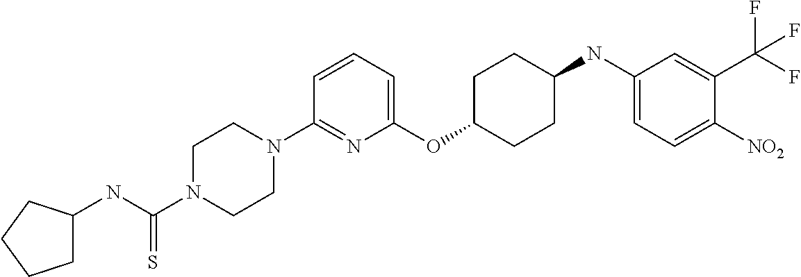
C1(OC2CCC(NC3=CC=C([NO2])C(C(F)(F)F)=C3)CC2)=CC=CC(N2CCN(C(NC3CCCC3)=S)CC2)=N1
